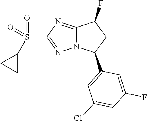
C1=C(C2N3N=C(S(C4CC4)(=O)=O)N=C3C(F)C2)C=C(F)C=C1Cl
